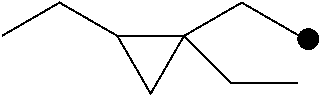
C1(CC)(CC)C(CC)C1
